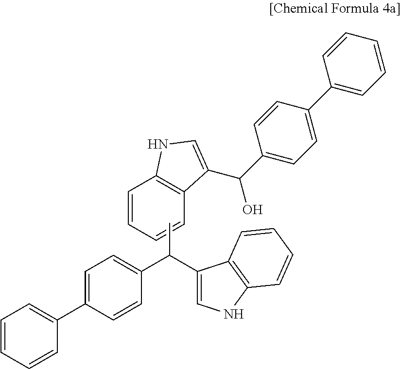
C1(C2=CC=CC=C2)=CC=C(C(C2=CNC3=C2C=CC=C3)C)C=C1.C1=CC=CC2=C1NC=C2C(O)C1=CC=C(C2=CC=CC=C2)C=C1
